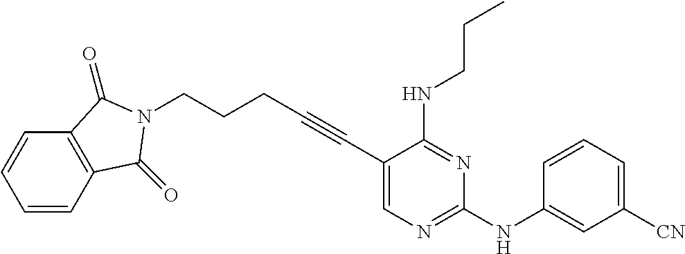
C1=CC2=C(C=C1)C(=O)N(CCCC#CC1=CN=C(NC3=CC([CN])=CC=C3)N=C1NCCC)C2=O
